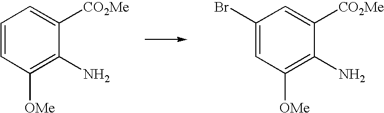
C1=CC([OMe])=C(N)C([CO2Me])=C1.C1(Br)=CC([OMe])=C(N)C([CO2Me])=C1
